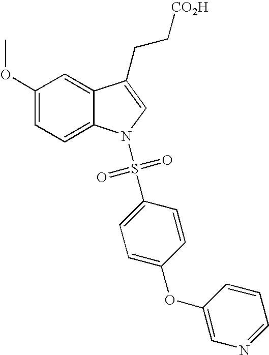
C12=CC(OC)=CC=C1N(S(C1=CC=C(OC3=CN=CC=C3)C=C1)(=O)=O)C=C2CC[CO2H]
